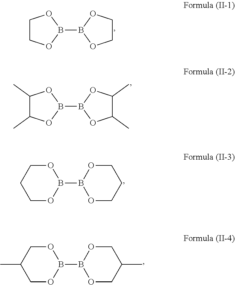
B1(B2OCCO2)OCCO1.B1(B2OC(C)C(C)O2)OC(C)C(C)O1.B1(B2OCCCO2)OCCCO1.B1(B2OCC(C)CO2)OCC(C)CO1
